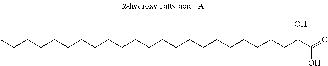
O=C(C(CCCCCCCCCCCCCCCCCCCCCC)O)O
